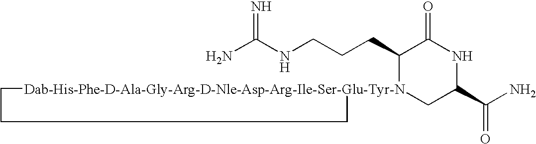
NC(NCCCC1[Dab-His-Phe-D-Ala-Gly-Arg-D-Nle-Asp-Arg-Ile-Ser-Glu-Tyr-N]2(CC(C(N)=O)NC1=O)CCC2)=N
